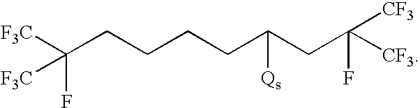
[F3C]C(CCCCC(CC([CF3])([CF3])F)[Qs])([F3C])F
